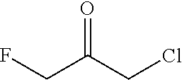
FCC(=O)CCl
